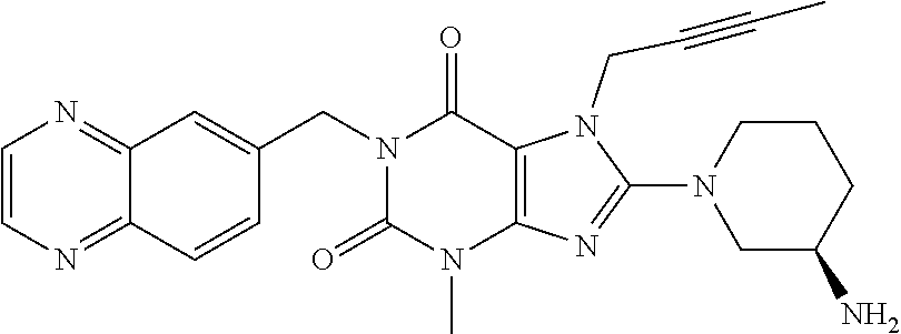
N1(CC2=CC3=NC=CN=C3C=C2)C(=O)N(C)C2=C(C1=O)N(CC#CC)C(N1CC(N)CCC1)=N2
